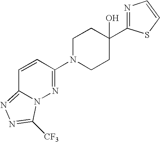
C1N(C2=NN3C(=NN=C3[CF3])C=C2)CCC(C2=NC=CS2)(O)C1
